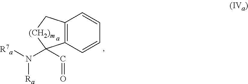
C12=C(C=CC=C1)C(C=O)(N([R7a])[Ra])[(CH2)m]C2
